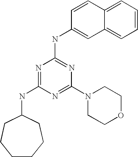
N1=C(NC2CCCCCC2)N=C(N2CCOCC2)N=C1NC1=CC2=CC=CC=C2C=C1
